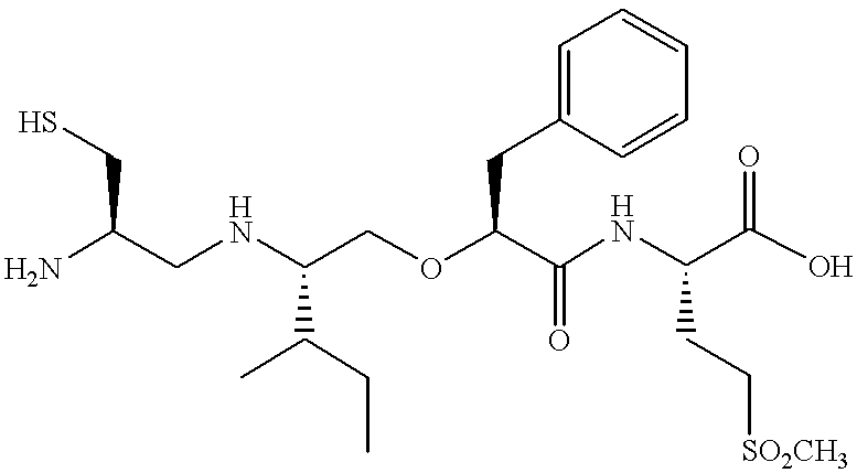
C(NC(COC(C(NC(C(=O)O)CC[SO2CH3])=O)CC1=CC=CC=C1)C(C)CC)C(N)CS
